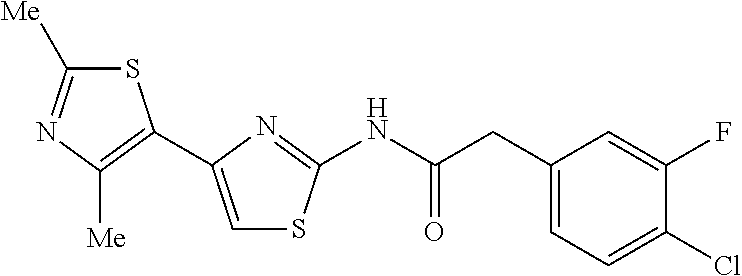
S1C([Me])=NC([Me])=C1C1=CSC(NC(CC2=CC=C(Cl)C(F)=C2)=O)=N1
